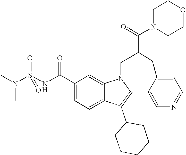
C1(C(NS(N(C)C)(=O)=O)=O)=CC=C2C(=C1)N1C(=C2C2CCCCC2)C2=CN=CC=C2CC(C(=O)N2CCOCC2)C1
